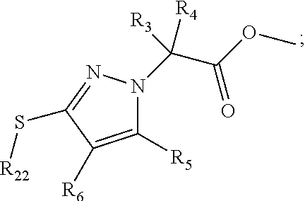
C(C(OC)=O)(N1C([R5])=C([R6])C(S[R22])=N1)([R4])[R3]
